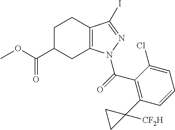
C12=C(C(I)=NN1C(=O)C1=C(C3([CF2H])CC3)C=CC=C1Cl)CCC(C(OC)=O)C2
